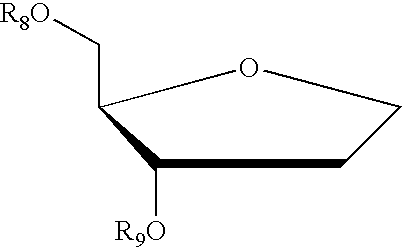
C1([R9O])C(C[R8O])OCC1
